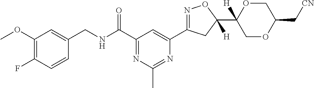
C1(CNC(C2=NC(C)=NC(C3=NOC(C4([H])COC(C[CN])CO4)([H])C3)=C2)=O)=CC(OC)=C(F)C=C1
